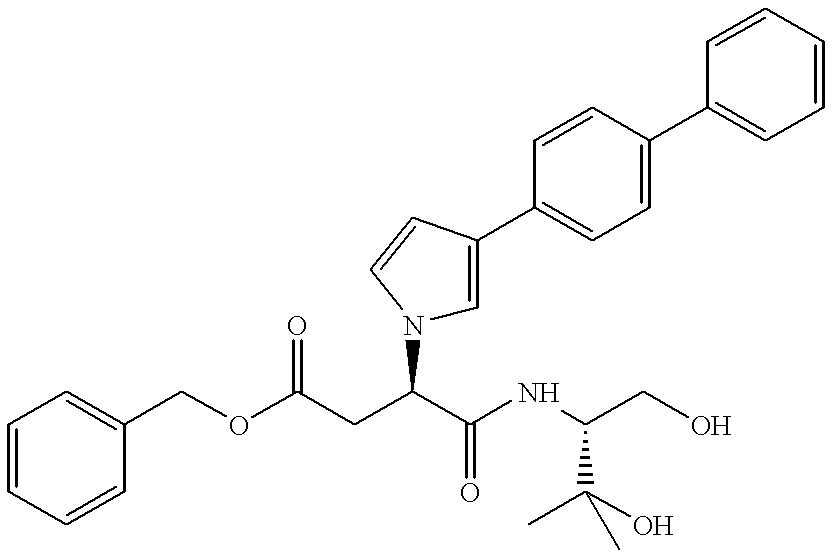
C1=CC=CC(COC(CC(C(NC(CO)C(C)(O)C)=O)N2C=C(C3=CC=C(C4=CC=CC=C4)C=C3)C=C2)=O)=C1
